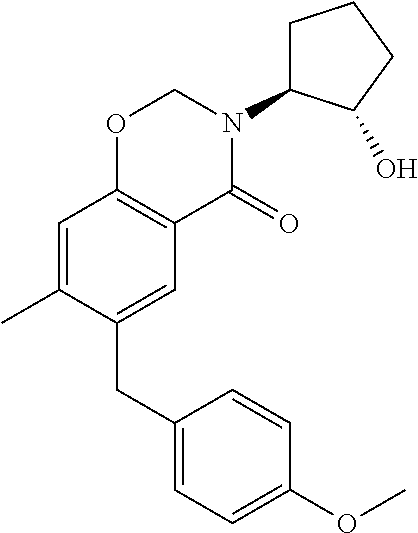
C1(CC2=CC3=C(C=C2C)OCN(C2CCCC2O)C3=O)=CC=C(OC)C=C1
